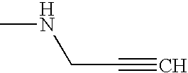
CNCC#C
